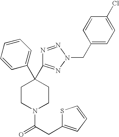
C1(C2(C3=NN(CC4=CC=C(Cl)C=C4)N=N3)CCN(C(CC3=CC=CS3)=O)CC2)=CC=CC=C1
